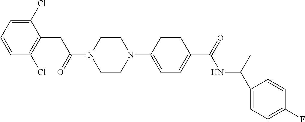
C1(Cl)=CC=CC(Cl)=C1CC(N1CCN(C2=CC=C(C(=O)NC(C3=CC=C(F)C=C3)C)C=C2)CC1)=O
